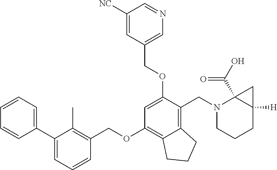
C1=CC=C(C2=CC=CC(COC3=C4C(=C(CN5CCCC6([H])C5(C(O)=O)C6)C(OCC5=CN=CC([NC])=C5)=C3)CCC4)=C2C)C=C1
